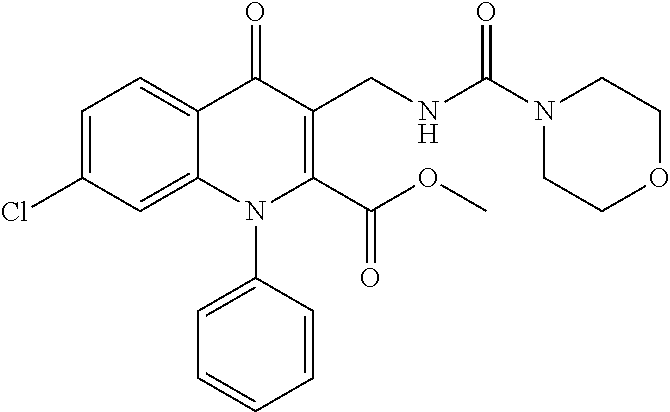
C1=C(Cl)C=C2C(=C1)C(=O)C(CNC(N1CCOCC1)=O)=C(C(OC)=O)N2C1=CC=CC=C1
